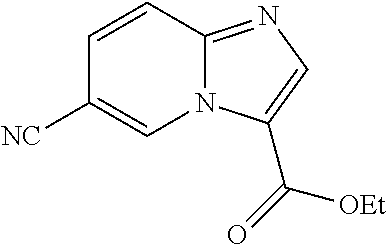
C1=CC2=NC=C(C(=O)[OEt])N2C=C1[NC]
